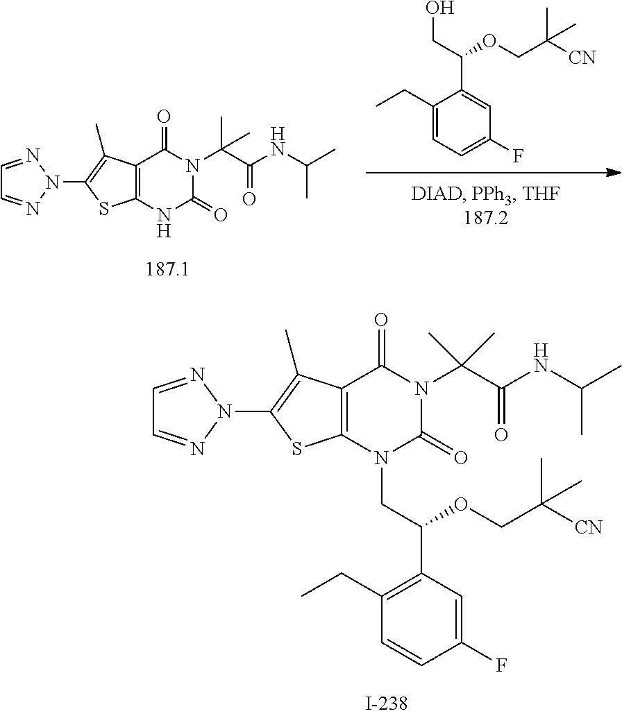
C12=C(N(CC(C3=C(CC)C=CC(F)=C3)OCC([CN])(C)C)C(=O)N(C(C(NC(C)C)=O)(C)C)C1=O)SC(N1N=CC=N1)=C2C.OCC(C1=CC(F)=CC=C1CC)OCC([CN])(C)C.C12=C(NC(=O)N(C(C(NC(C)C)=O)(C)C)C1=O)SC(N1N=CC=N1)=C2C
